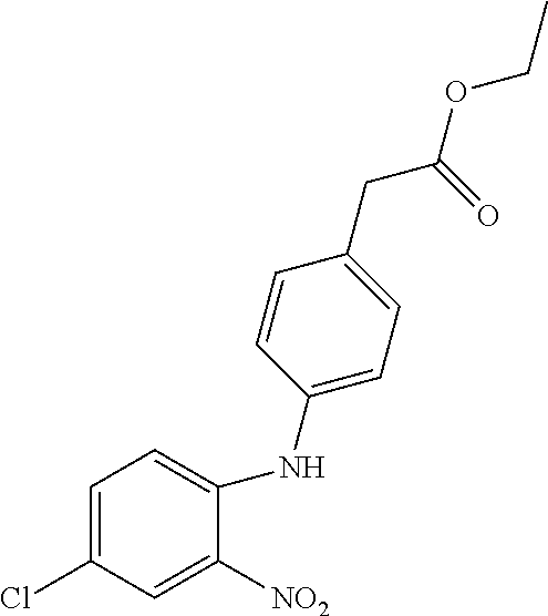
C1=C(Cl)C=C([NO2])C(NC2=CC=C(CC(OCC)=O)C=C2)=C1
